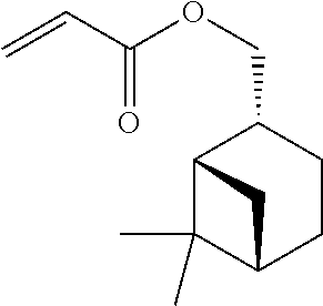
C1(COC(C=C)=O)C2C(C)(C)C(CC1)C2
